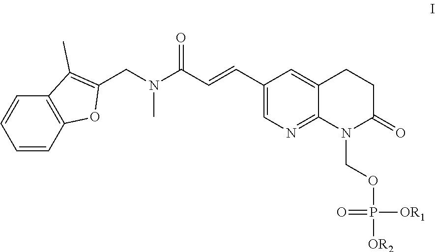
C12=C(C=CC=C1)C(C)=C(CN(C(C=CC1=CN=C3C(=C1)CCC(=O)N3COP([OR1])(=O)[OR2])=O)C)O2
